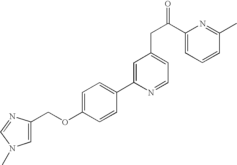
O(CC1=CN(C)C=N1)C1=CC=C(C2=CC(CC(=O)C3=CC=CC(C)=N3)=CC=N2)C=C1
